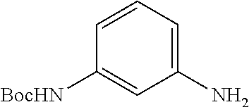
C1([BocHN])=CC(N)=CC=C1
